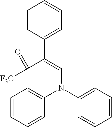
C1=CC(C(=CN(C2=CC=CC=C2)C2=CC=CC=C2)C([F3C])=O)=CC=C1
